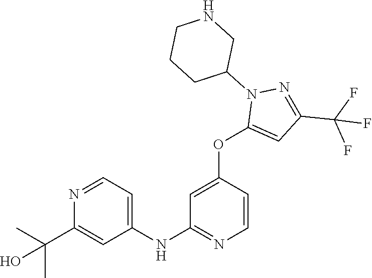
C1(NC2=NC=CC(OC3=CC(C(F)(F)F)=NN3C3CNCCC3)=C2)=CC=NC(C(C)(C)O)=C1
